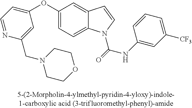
C1(OC2=CC=NC(CN3CCOCC3)=C2)=CC=C2C(=C1)C=CN2C(NC1=CC([CF3])=CC=C1)=O
